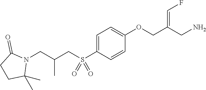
C1=C(S(CC(CN2C(=O)CCC2(C)C)C)(=O)=O)C=CC(OCC(CN)=CF)=C1
